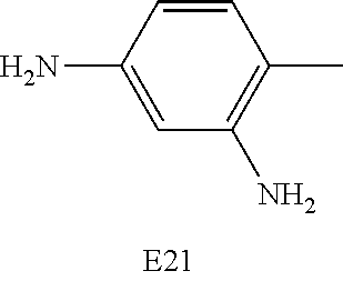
C1=CC(N)=CC(N)=C1C
